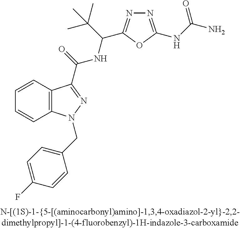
C1=CC2=C(C=C1)N(CC1=CC=C(F)C=C1)N=C2C(NC(C(C)(C)C)C1=NN=C(NC(=O)N)O1)=O
